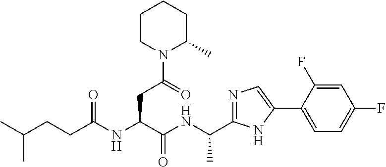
C(CC(NC(C(NC(C)C1=NC=C(C2=CC=C(F)C=C2F)N1)=O)CC(N1C(C)CCCC1)=O)=O)C(C)C
